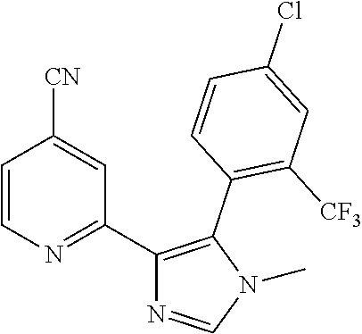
C1=CN=C(C2=C(C3=C([CF3])C=C(Cl)C=C3)N(C)C=N2)C=C1[CN]
